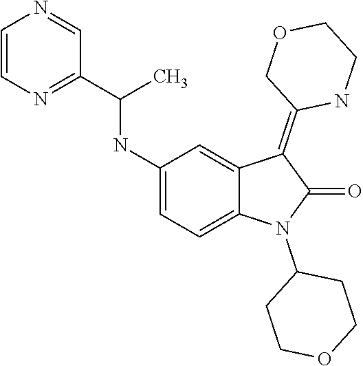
C1(=C2C3=CC(NC(C4=NC=CN=C4)C)=CC=C3N(C3CCOCC3)C2=O)COCCN1
